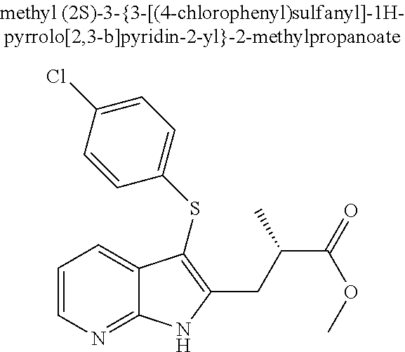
C(C1=C(SC2=CC=C(Cl)C=C2)C2=CC=CN=C2N1)C(C(OC)=O)C
